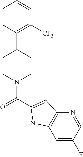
C1=CC(C2CCN(C(=O)C3=CC4=C(C=C(F)C=N4)N3)CC2)=C([CF3])C=C1
